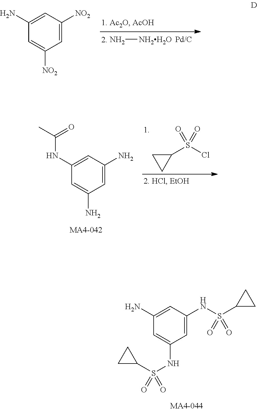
C1(N)=CC([NO2])=CC([NO2])=C1.N[NH2H2O].C1(NC(C)=O)=CC(N)=CC(N)=C1.C1(S(Cl)(=O)=O)CC1.C1(N)=CC(NS(C2CC2)(=O)=O)=CC(NS(=O)(C2CC2)=O)=C1
